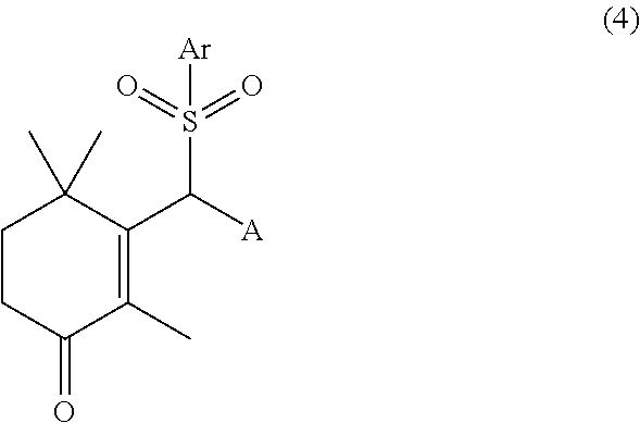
C1CC(=O)C(C)=C(C([A])S([Ar])(=O)=O)C1(C)C
